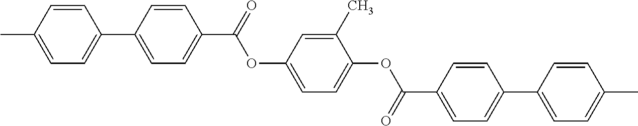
C1=CC(C2=CC=C(C)C=C2)=CC=C1C(=O)OC1=CC=C(OC(C2=CC=C(C3=CC=C(C)C=C3)C=C2)=O)C(C)=C1
